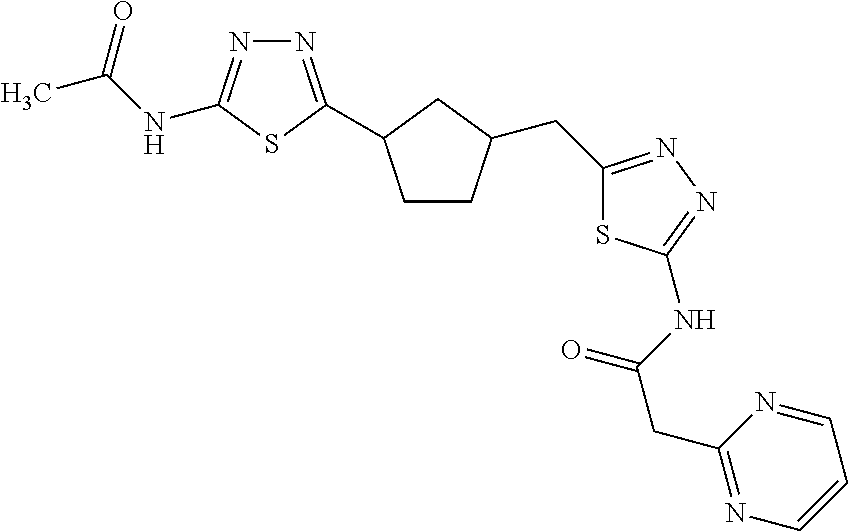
C1CC(CC2=NN=C(NC(CC3=NC=CC=N3)=O)S2)CC1C1=NN=C(NC(C)=O)S1
